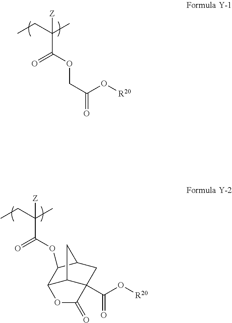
CCC(C)([Z])C(OCC(O[R20])=O)=O.CCC(C)([Z])C(OC1C2C3C(C(O[R20])=O)(CC1C3)C(=O)O2)=O
